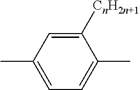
C1=C([CnH2n+1])C(C)=CC=C1C
